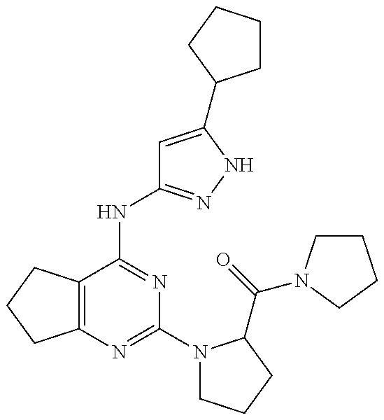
C12=C(C(NC3=NNC(C4CCCC4)=C3)=NC(N3CCCC3C(=O)N3CCCC3)=N1)CCC2
